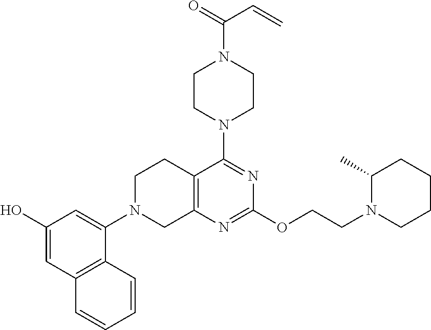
C12=C(N=C(OCCN3C(C)CCCC3)N=C1N1CCN(C(=O)C=C)CC1)CN(C1=CC(O)=CC3=C1C=CC=C3)CC2
